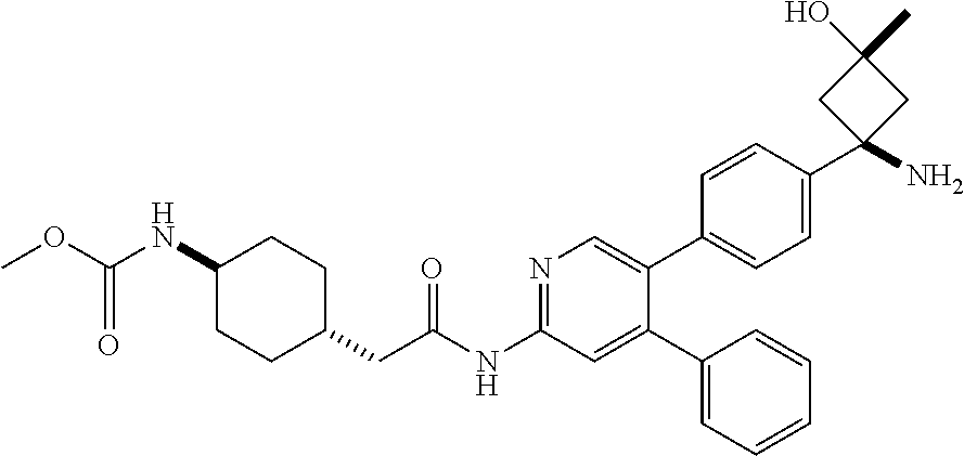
C1(NC(OC)=O)CCC(CC(NC2=NC=C(C3=CC=C(C4(N)CC(O)(C)C4)C=C3)C(C3=CC=CC=C3)=C2)=O)CC1
